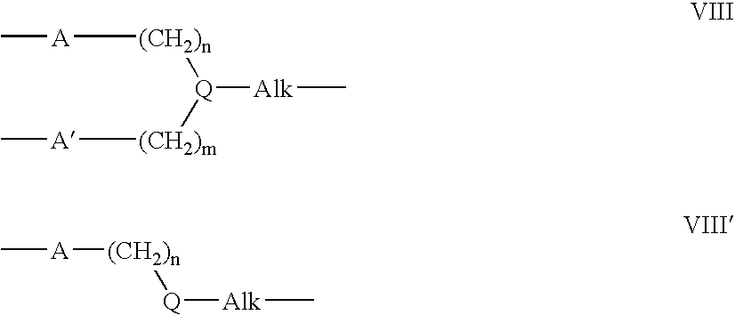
C[A][(CH2)n][Q][Alk]C.C[A][(CH2)n][Q]([(CH2)m][A]C)[Alk]C
